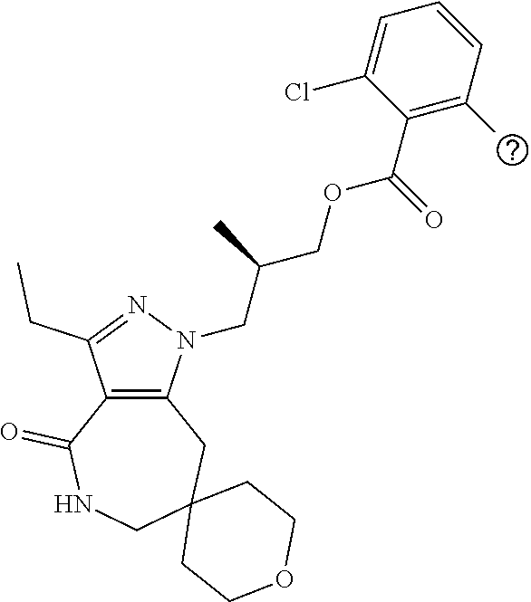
C12=C(N(CC(COC(C3=C(C)C=CC=C3Cl)=O)C)N=C1CC)CC1(CNC2=O)CCOCC1
